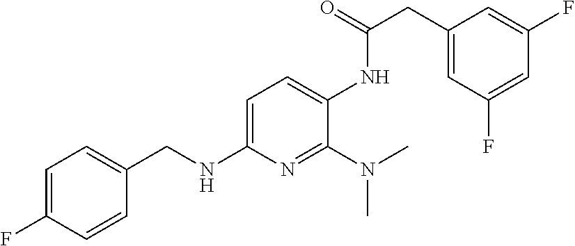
C1(CC(=O)NC2=CC=C(NCC3=CC=C(F)C=C3)N=C2N(C)C)=CC(F)=CC(F)=C1
